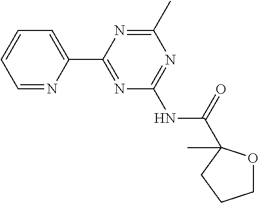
C1=NC(C2=NC(NC(=O)C3(C)OCCC3)=NC(C)=N2)=CC=C1
